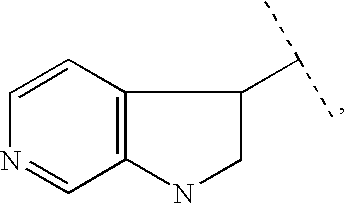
C12=C(NCC1C(C)C)C=NC=C2
